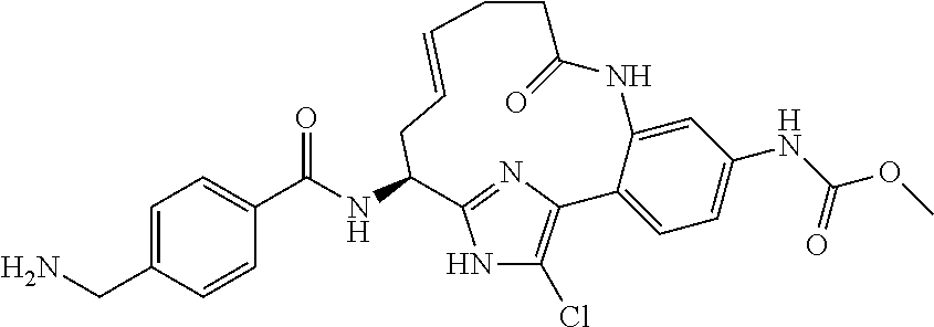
C1(C(NC2C3=NC(=C(Cl)N3)C3=CC=C(NC(OC)=O)C=C3NC(=O)CCC=CC2)=O)=CC=C(CN)C=C1
